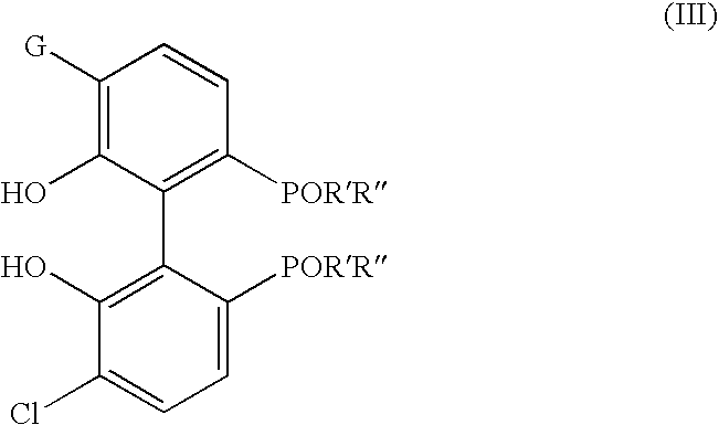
C1([PORR])=CC=C(Cl)C(O)=C1C1=C([PORR])C=CC([G])=C1O
